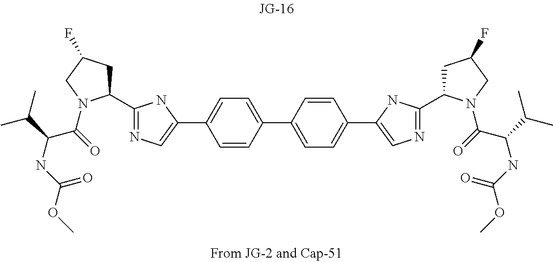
C1(C2=CC=C(C3=CN=C(C4CC(F)CN4C(C(NC(OC)=O)C(C)C)=O)N3)C=C2)=CC=C(C2=CN=C(C3CC(F)CN3C(C(NC(OC)=O)C(C)C)=O)N2)C=C1
